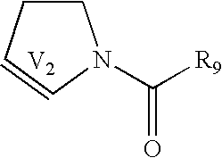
C1CC=CN1C([R9])=O.[V2]
